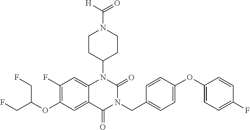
C12=CC(F)=C(OC(CF)CF)C=C1C(=O)N(CC1=CC=C(OC3=CC=C(F)C=C3)C=C1)C(=O)N2C1CCN(C(=O)[H])CC1
